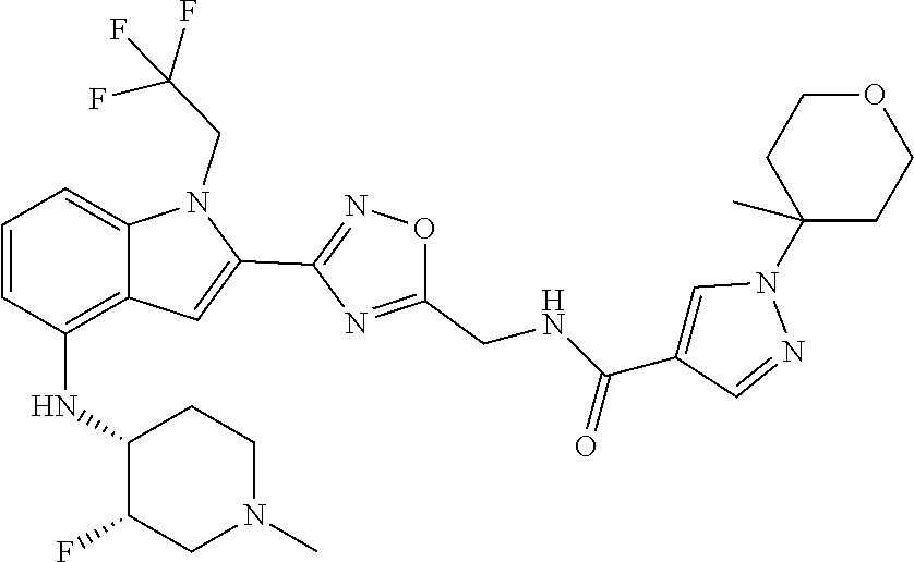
C12=C(NC3C(F)CN(C)CC3)C=CC=C1N(CC(F)(F)F)C(C1=NOC(CNC(C3=CN(C4(C)CCOCC4)N=C3)=O)=N1)=C2
